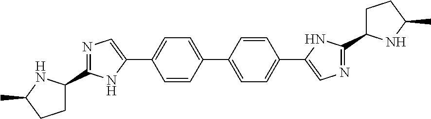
C1C(C2=NC=C(C3=CC=C(C4=CC=C(C5=CN=C(C6CCC(C)N6)N5)C=C4)C=C3)N2)NC(C)C1
